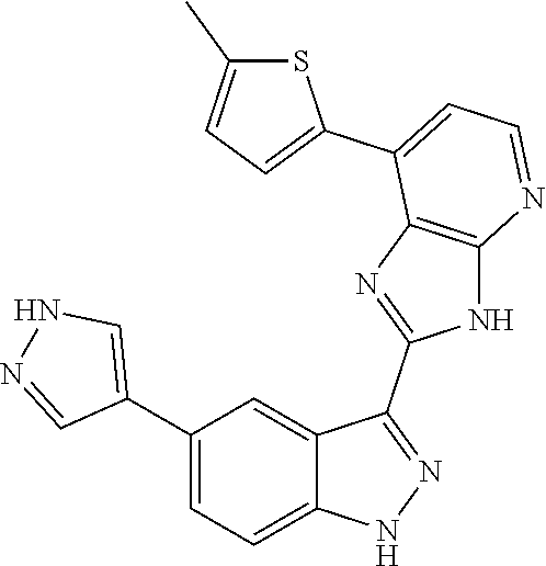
C1(C2=CC=C3C(=C2)C(C2=NC4=C(N2)N=CC=C4C2=CC=C(C)S2)=NN3)=CNN=C1
